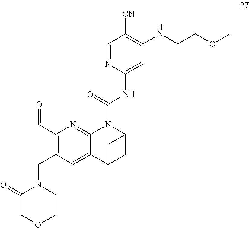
C1=NC(NC(N2C3=NC(C=O)=C(CN4C(=O)COCC4)C=C3C3CC2C3)=O)=CC(NCCOC)=C1[CN]
